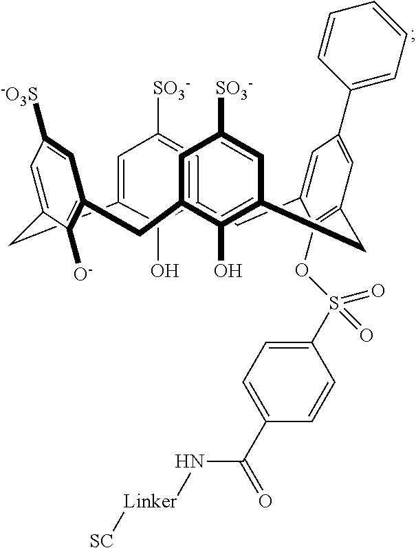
C12=CC([SO3-])=CC(=C1O)CC1=CC(C3=CC=CC=C3)=CC(=C1OS(C1=CC=C(C(N[Linker][SC])=O)C=C1)(=O)=O)CC1=C(O)C(=CC([SO3-])=C1)CC1=C([O-])C(=CC([-O3S])=C1)C2
